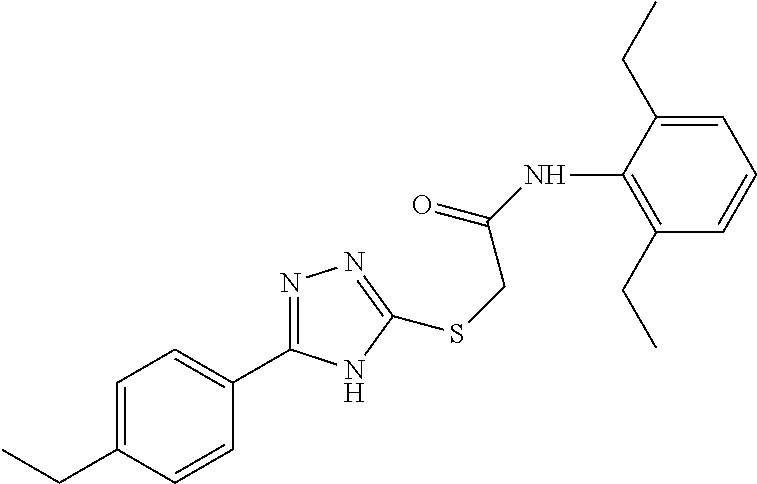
C1(CC)=C(NC(=O)CSC2=NN=C(C3=CC=C(CC)C=C3)N2)C(CC)=CC=C1
